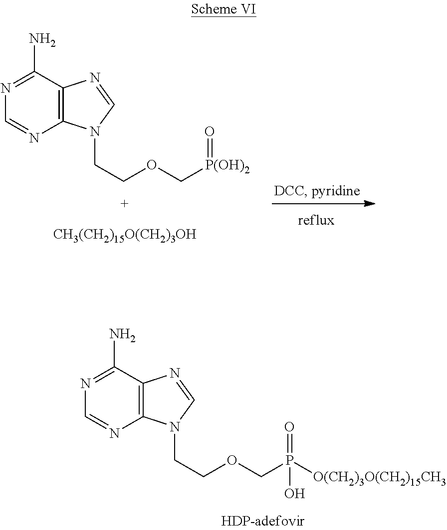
N1=C(N)C2=C(N=C1)N(CCOCP(=O)([O(CH2)3O(CH2)15CH3])O)C=N2.N1=C(N)C2=C(N=C1)N(CCOC[P(OH)2]=O)C=N2.[CH3(CH2)15O(CH2)3OH]
